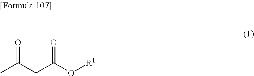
O=C(CC(O[R1])=O)C
